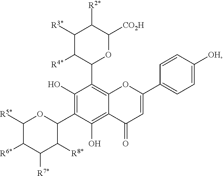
C1([R3*])C([R4*])C(C2=C3OC(C4=CC=C([OH])C=C4)=CC(=O)C3=C(O)C(C3C([R8*])C([R7*])C([R6*])C([R5*])O3)=C2O)OC([CO2H])C1[R2*]
